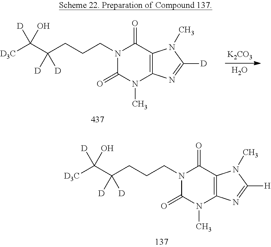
C12=C(C(=O)N(CCCC(C([D3C])(O)[D])([D])[D])C(=O)N1C)N(C)C([H])=N2.C12=C(C(=O)N(CCCC(C([D3C])(O)[D])([D])[D])C(=O)N1C)N(C)C([D])=N2.[K2CO3].O
